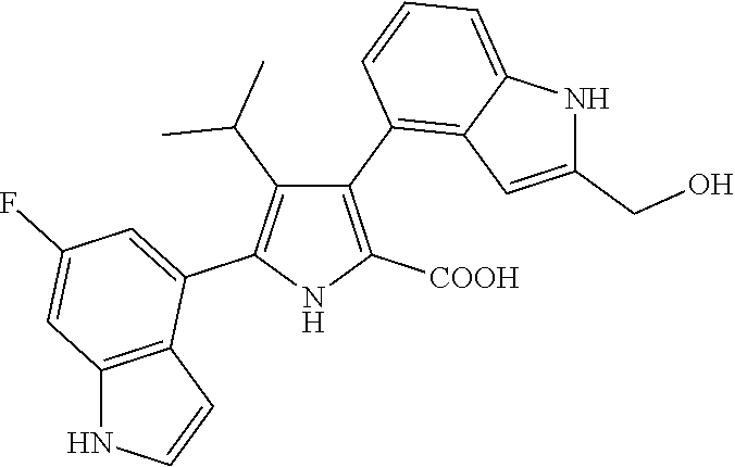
C1(C2=C3C(=CC=C2)NC(CO)=C3)=C([COOH])NC(C2=CC(F)=CC3=C2C=CN3)=C1C(C)C
